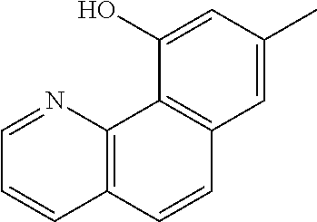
C1=C(C)C=C(O)C2=C1C=CC1=C2N=CC=C1
